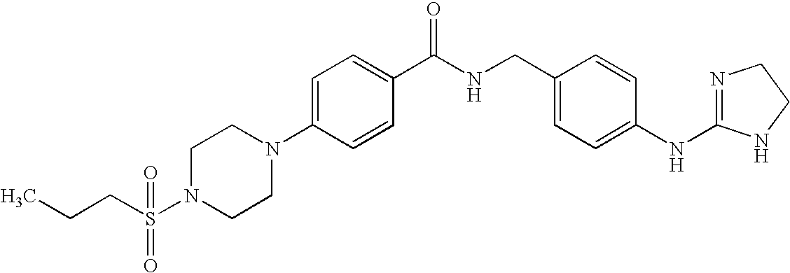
C1=C(N2CCN(S(=O)(CCC)=O)CC2)C=CC(C(NCC2=CC=C(NC3=NCCN3)C=C2)=O)=C1
